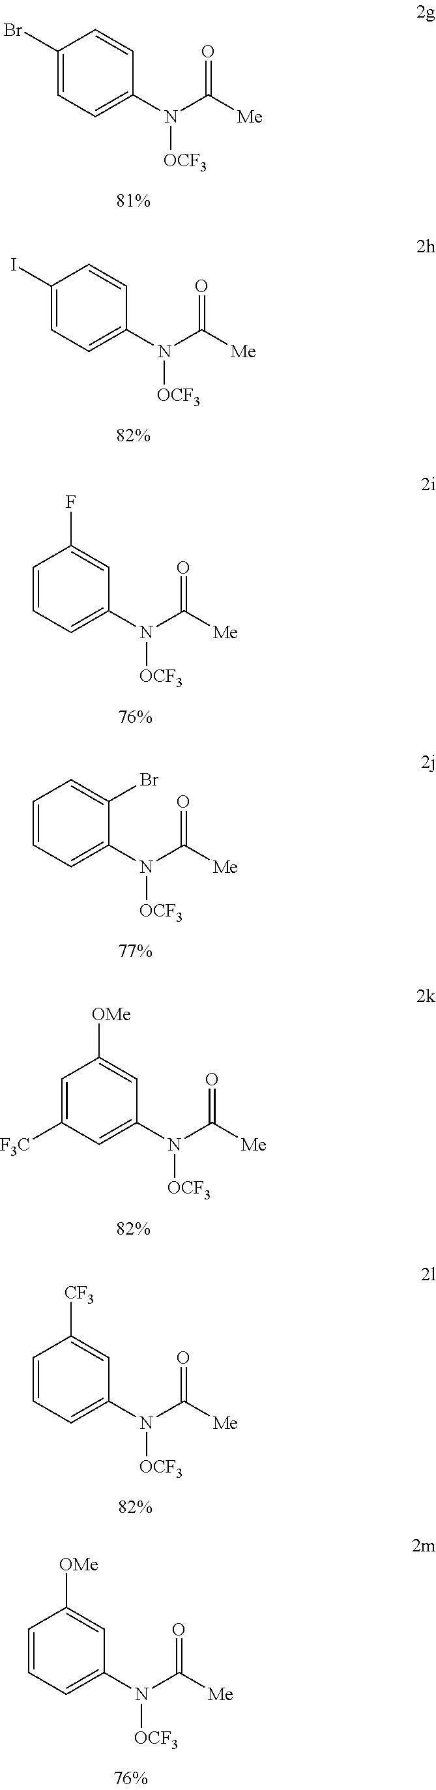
C1(Br)=CC=C(N(C([Me])=O)[OCF3])C=C1.C1(I)=CC=C(N(C([Me])=O)[OCF3])C=C1.C1=CC=C(N(C([Me])=O)[OCF3])C=C1F.C1=CC=C(N(C([Me])=O)[OCF3])C(Br)=C1.C1=C([F3C])C=C(N(C([Me])=O)[OCF3])C=C1[OMe].C1=CC=C(N(C([Me])=O)[OCF3])C=C1[CF3].C1=CC=C(N(C([Me])=O)[OCF3])C=C1[OMe]
